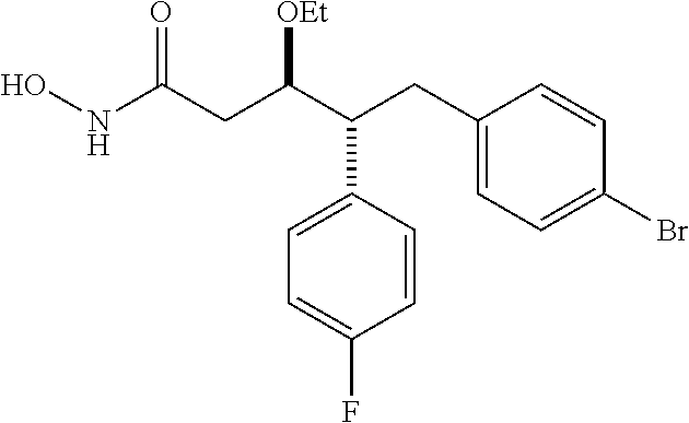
ONC(CC(C(CC1=CC=C(Br)C=C1)C1=CC=C(F)C=C1)[OEt])=O
